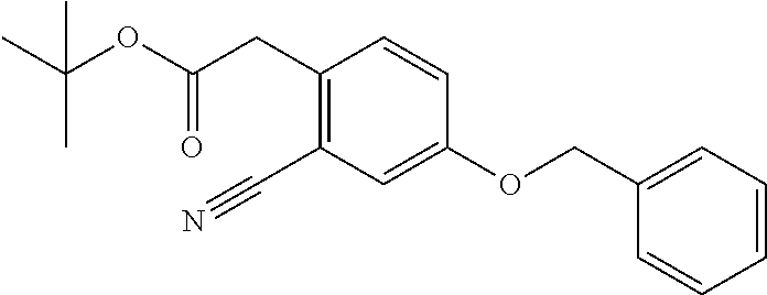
C(=O)(CC1=C(C#N)C=C(OCC2=CC=CC=C2)C=C1)OC(C)(C)C
